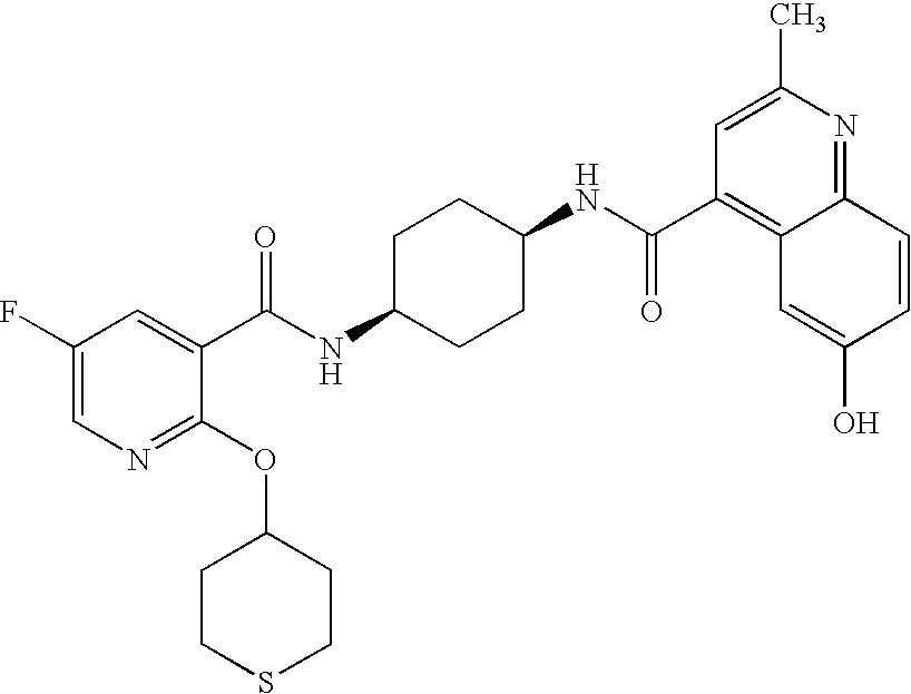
C1CC(NC(=O)C2=CC(F)=CN=C2OC2CCSCC2)CCC1NC(=O)C1=C2C(=NC(C)=C1)C=CC(O)=C2
